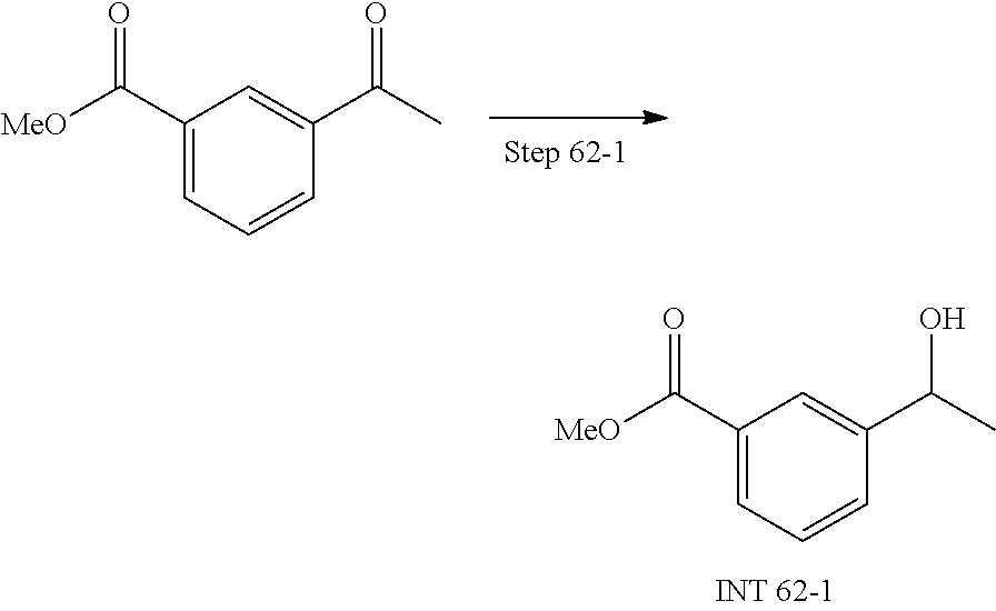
C1(C([MeO])=O)=CC=CC(C(C)O)=C1.C1(C([MeO])=O)=CC=CC(C(C)=O)=C1
